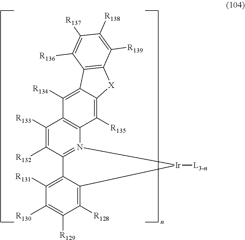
C1([R133])=C([R132])C2=N(C3=C1C([R134])=C1C(=C3[R135])[X]C3=C1C([R136])=C([R137])C([R138])=C3[R139])[Ir]([L3-n])C1=C([R128])C([R129])=C([R130])C([R131])=C21
